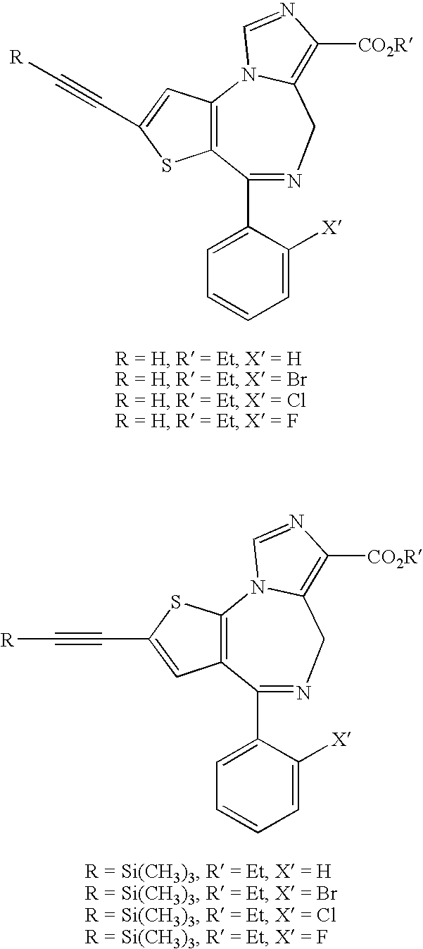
C12=C(C(C3=CC=CC=C3[X])=NCC3=C([CO2R])N=CN13)SC(C#C[R])=C2.C12=C(C(C3=CC=CC=C3[X])=NCC3=C([CO2R])N=CN13)C=C(C#C[R])S2
